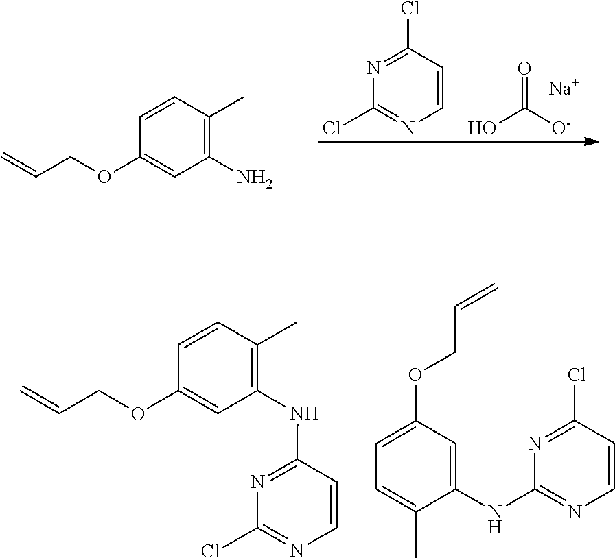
O=C([O-])O.[Na].C1=CN=C(Cl)N=C1Cl.C1(C)=C(N)C=C(OCC=C)C=C1.C1(C)=C(NC2=NC(Cl)=NC=C2)C=C(OCC=C)C=C1.C1(C)=CC=C(OCC=C)C=C1NC1=NC=CC(Cl)=N1
